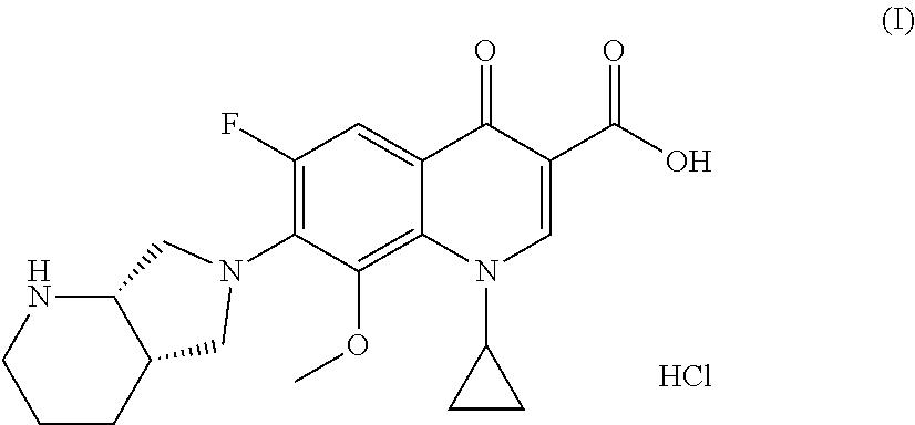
C1CC2C(NC1)CN(C1=C(F)C=C3C(=C1OC)N(C1CC1)C=C(C(O)=O)C3=O)C2.Cl
